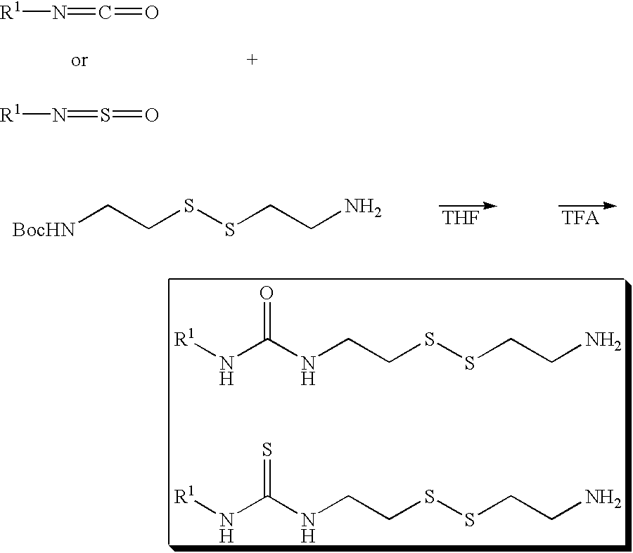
N(C(NCCSSCCN)=O)[R1].N(C(NCCSSCCN)=S)[R1].[R1]N=C=O.[R1]N=S=O.[BocHN]CCSSCCN.[THF].[TFA]
